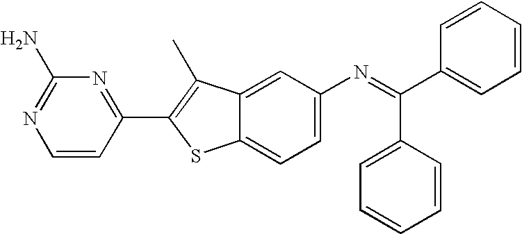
C1=CC(C2=C(C)C3=CC(N=C(C4=CC=CC=C4)C4=CC=CC=C4)=CC=C3S2)=NC(N)=N1
